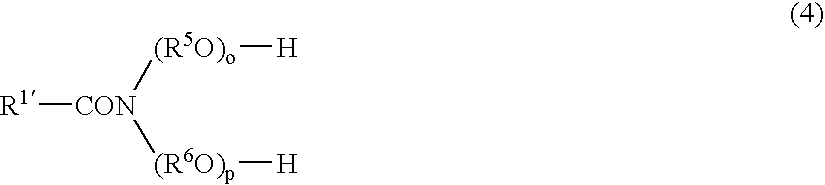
[R1][CON]([(R5O)o][H])[(R6O)p][H]
